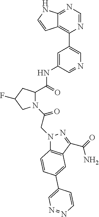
C1=C(NC(C2N(C(=O)CN3C4=C(C(C(=O)N)=N3)C=C(C3=CN=NC=C3)C=C4)CC(F)C2)=O)C=NC=C1C1=C2C(=NC=N1)NC=C2
